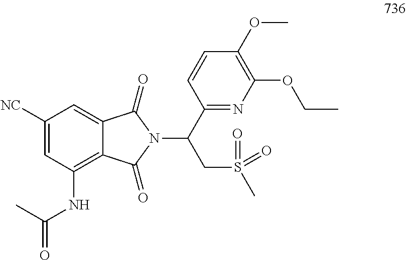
C1([NC])=CC(NC(=O)C)=C2C(=C1)C(=O)N(C(C1=NC(OCC)=C(OC)C=C1)CS(C)(=O)=O)C2=O
